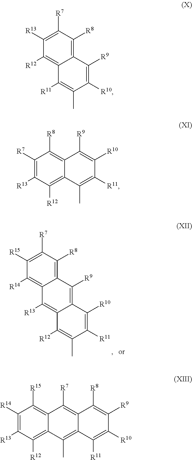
C1([R14])=C2C(=C([R8])C([R7])=C1[R15])C([R9])=C1C(=C2[R13])C([R12])=C(C)C([R11])=C1[R10].C1([R12])=C2C(=C([R8])C([R7])=C1[R13])C([R9])=C([R10])C(C)=C2[R11].C1([R7])=C([R13])C([R12])=C2C(=C1[R8])C([R9])=C([R10])C([R11])=C2C.C1([R14])=C([R13])C([R12])=C2C(=C1[R15])C([R7])=C1C(=C2C)C([R11])=C([R10])C([R9])=C1[R8]
